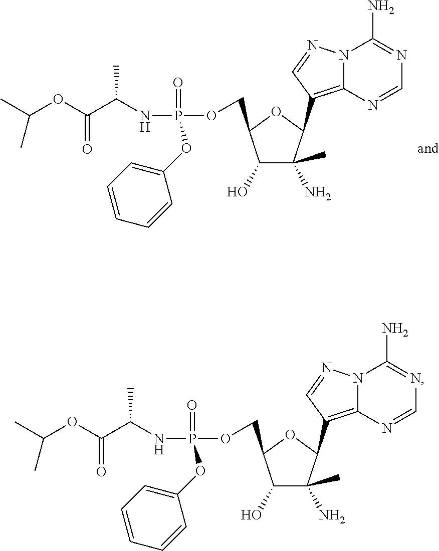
C1(O)C(C)(N)C(C2=C3N(C(N)=NC=N3)N=C2)OC1COP(=O)(OC1=CC=CC=C1)NC(C(OC(C)C)=O)C.C1(O)C(C)(N)C(C2=C3N(C(N)=NC=N3)N=C2)OC1COP(=O)(OC1=CC=CC=C1)NC(C(OC(C)C)=O)C
